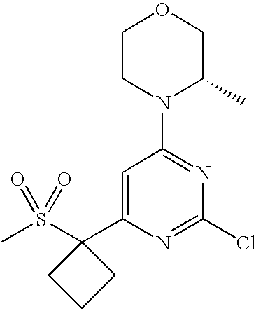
CS(C1(C2=CC(N3C(C)COCC3)=NC(Cl)=N2)CCC1)(=O)=O
